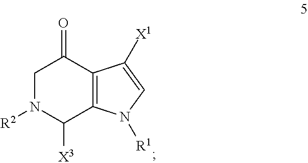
C1N([R2])C([X3])C2=C(C1=O)C([X1])=CN2[R1]
